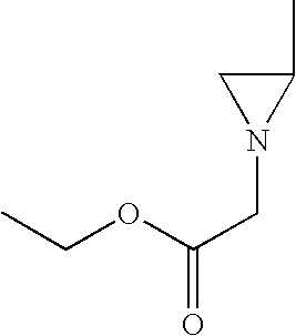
C1N(CC(OCC)=O)C1C
